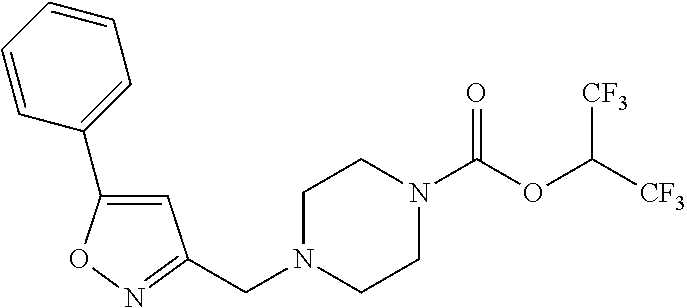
C1N(CC2=NOC(C3=CC=CC=C3)=C2)CCN(C(OC([CF3])[CF3])=O)C1
